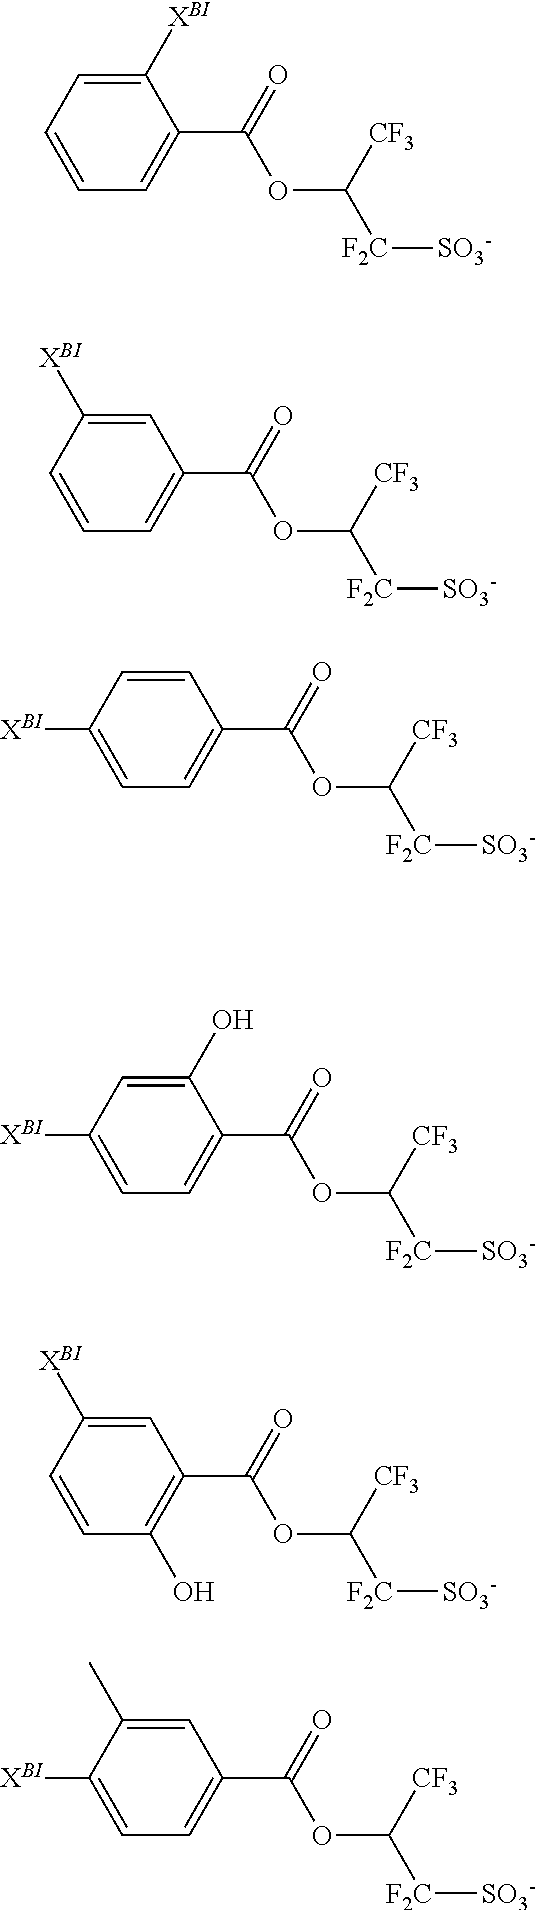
C1([XBI])=CC=CC=C1C(=O)OC([F2C][SO3-])[CF3].C1=C([XBI])C=CC=C1C(=O)OC([F2C][SO3-])[CF3].C1=CC([XBI])=CC=C1C(=O)OC([F2C][SO3-])[CF3].C1(O)=CC([XBI])=CC=C1C(=O)OC([F2C][SO3-])[CF3].C1=C([XBI])C=CC(O)=C1C(=O)OC([F2C][SO3-])[CF3].C1=C(C)C([XBI])=CC=C1C(=O)OC([F2C][SO3-])[CF3]
